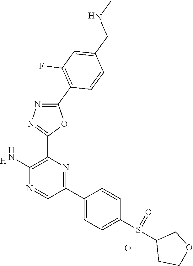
[H].O.C1(N)=C(C2=NN=C(C3=C(F)C=C(CNC)C=C3)O2)N=C(C2=CC=C(S(=O)C3CCOC3)C=C2)C=N1.[H]
